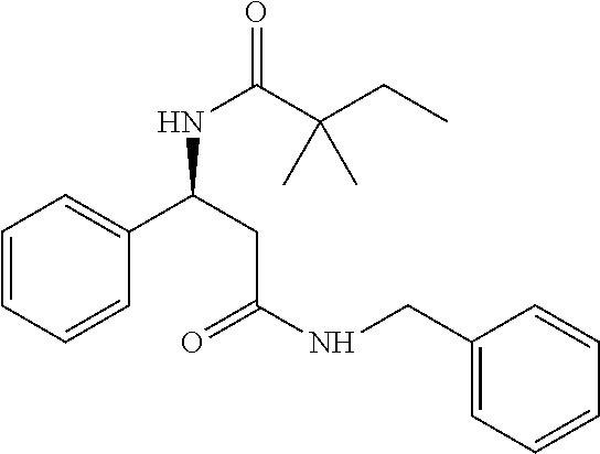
N(C(C(CC)(C)C)=O)C(C1=CC=CC=C1)CC(=O)NCC1=CC=CC=C1
